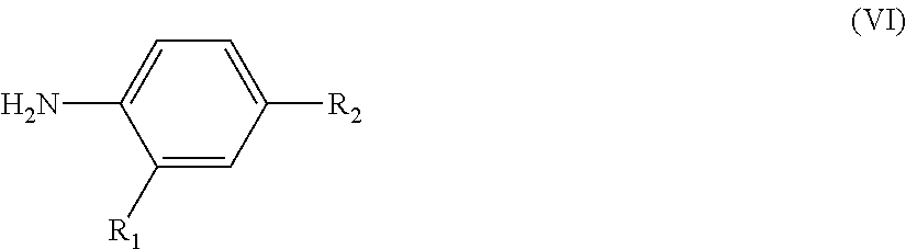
C1([R2])=CC=C(N)C([R1])=C1
